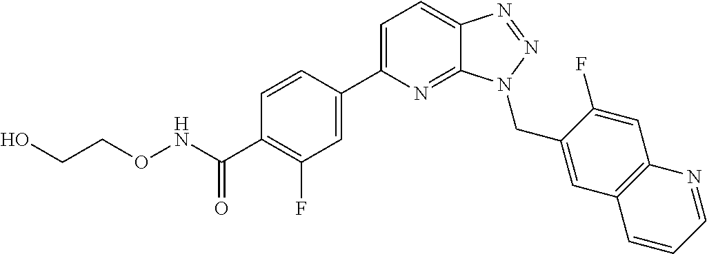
C1=CC(C2=CC=C3C(=N2)N(CC2=CC4=C(C=C2F)N=CC=C4)N=N3)=CC(F)=C1C(NOCCO)=O
